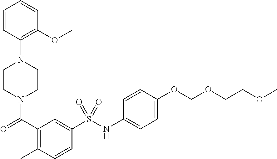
C1CN(C(=O)C2=C(C)C=CC(S(NC3=CC=C(OCOCCOC)C=C3)(=O)=O)=C2)CCN1C1=C(OC)C=CC=C1
